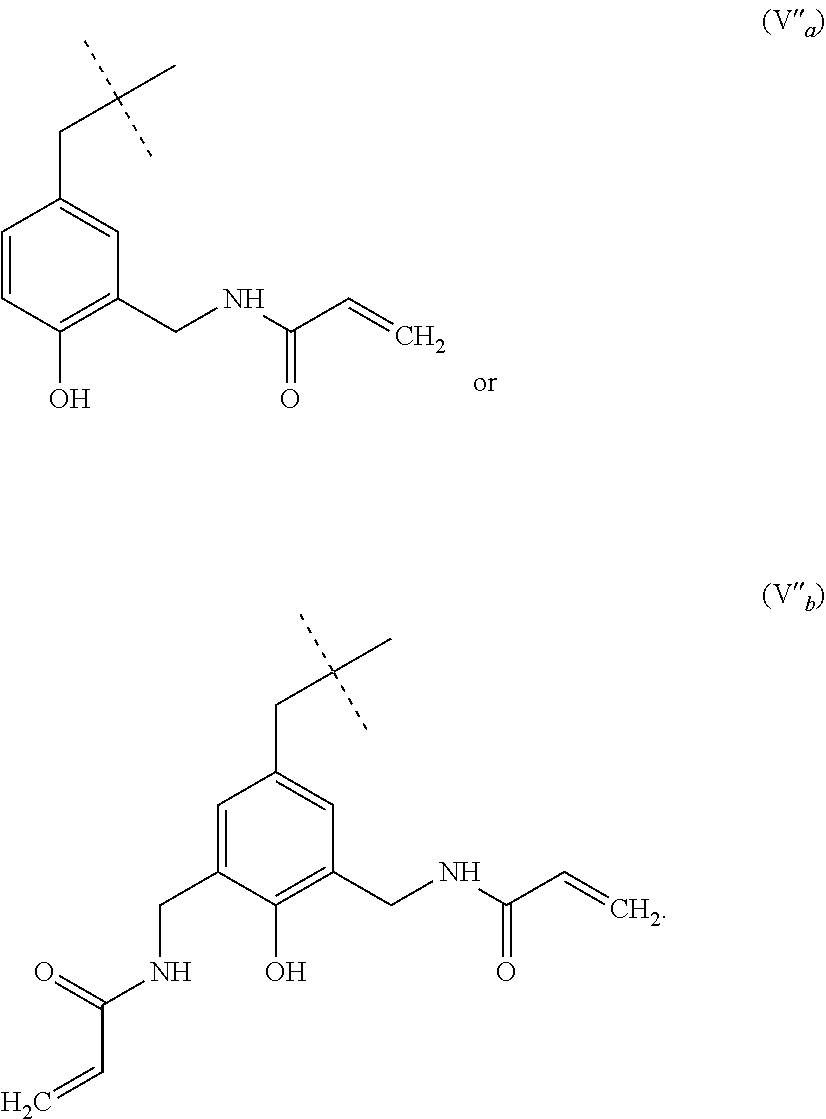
C1=CC(O)=C(CNC(C=C)=O)C=C1CC(C)(C)C.C1=C(CNC(C=C)=O)C(O)=C(CNC(C=C)=O)C=C1CC(C)(C)C
